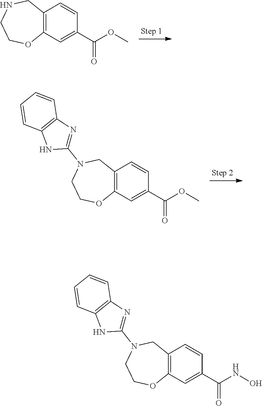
C1=C(C(=O)OC)C=CC2=C1OCCNC2.C1(N2CC3=C(C=C(C(OC)=O)C=C3)OCC2)=NC2=C(N1)C=CC=C2.C1(N2CC3=C(C=C(C(NO)=O)C=C3)OCC2)=NC2=C(N1)C=CC=C2
